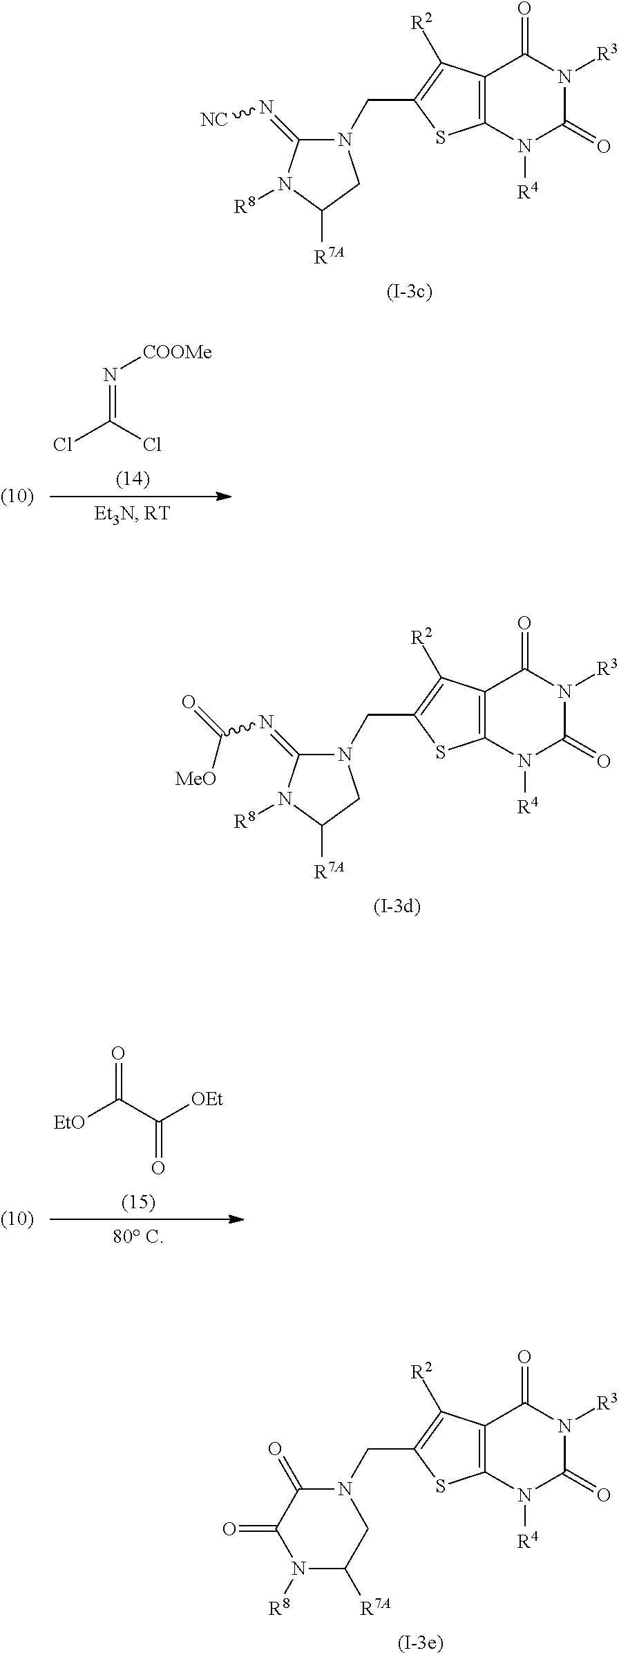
C12=C(N([R4])C(=O)N([R3])C1=O)SC(CN1C(=N[NC])N([R8])C([R7A])C1)=C2[R2].ClC(Cl)=N[COOMe].C12=C(N([R4])C(=O)N([R3])C1=O)SC(CN1C(=NC(=O)[MeO])N([R8])C([R7A])C1)=C2[R2].[EtO]C(C([OEt])=O)=O.C12=C(N([R4])C(=O)N([R3])C1=O)SC(CN1C(=O)C(=O)N([R8])C([R7A])C1)=C2[R2]
